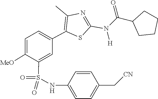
C(C1CCCC1)(N(C1=NC(C)=C(C2=CC=C([MeO])C(S(=O)(=O)NC3=CC=C(C[CN])C=C3)=C2)S1)[H])=O
